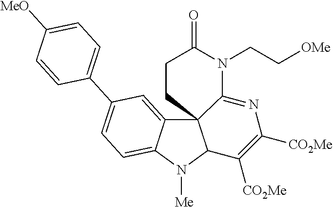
C12=CC(C3=CC=C([MeO])C=C3)=CC=C1N([Me])C1C23C(=NC([CO2Me])=C1[CO2Me])N(CC[OMe])C(=O)CC3
